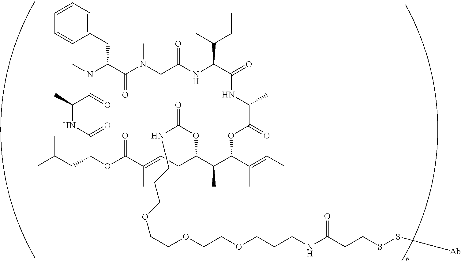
CN1C(CC2=CC=CC=C2)C(=O)N(C)CC(=O)NC(C(C)CC)C(=O)NC(C)C(=O)OC(C(C)=CC)C(C)C(OC(=O)NCCCOCCOCCOCCCNC(CCSS[Ab])=O)CC=C(C)C(=O)OC(CC(C)C)C(=O)NC(C)C1=O
